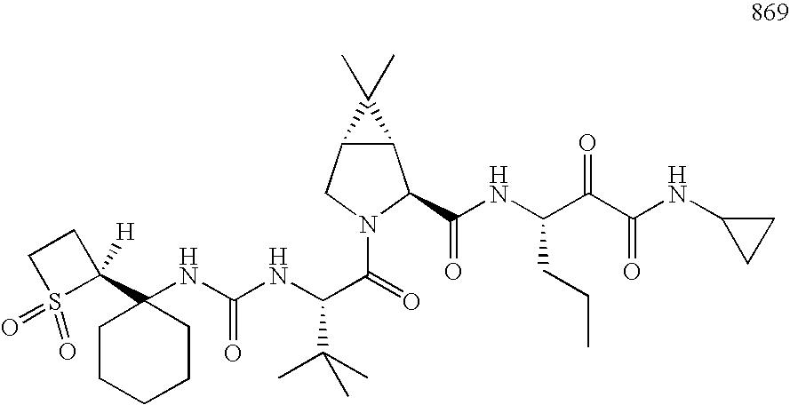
C1CCCCC1(C1([H])S(=O)(=O)CC1)NC(NC(C(C)(C)C)C(=O)N1C(C(=O)NC(C(C(NC2CC2)=O)=O)CCC)C2C(C1)C2(C)C)=O
